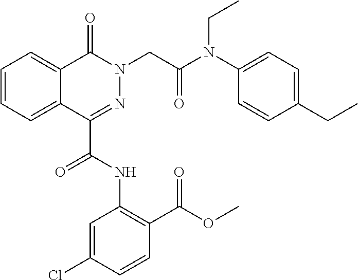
C1=CC=C2C(=C1)C(=O)N(CC(=O)N(C1=CC=C(CC)C=C1)CC)N=C2C(=O)NC1=C(C(OC)=O)C=CC(Cl)=C1
